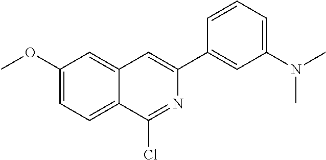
C1(OC)=CC=C2C(=C1)C=C(C1=CC(N(C)C)=CC=C1)N=C2Cl
